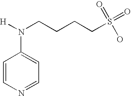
C1=CN=CC=C1N([H])CCCCS(=O)(=O)O
